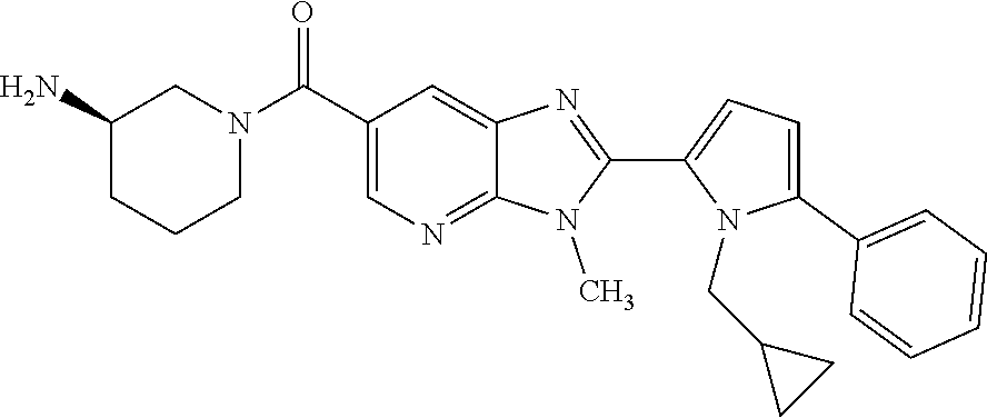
C1=C(C2=CC=CC=C2)N(CC2CC2)C(C2=NC3=CC(C(N4CCCC(N)C4)=O)=CN=C3N2C)=C1
